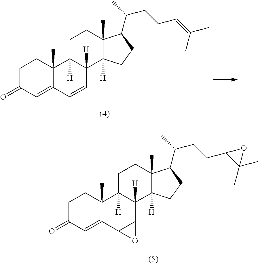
C1C(=O)C=C2C(C)(C1)C1([H])C([H])(C=C2)C2([H])C(C)(CC1)C(C(C)CCC=C(C)C)CC2.C1C(=O)C=C2C(C)(C1)C1([H])C([H])(C3C2O3)C2([H])C(C)(CC1)C(C(C)CCC1C(C)(C)O1)CC2
